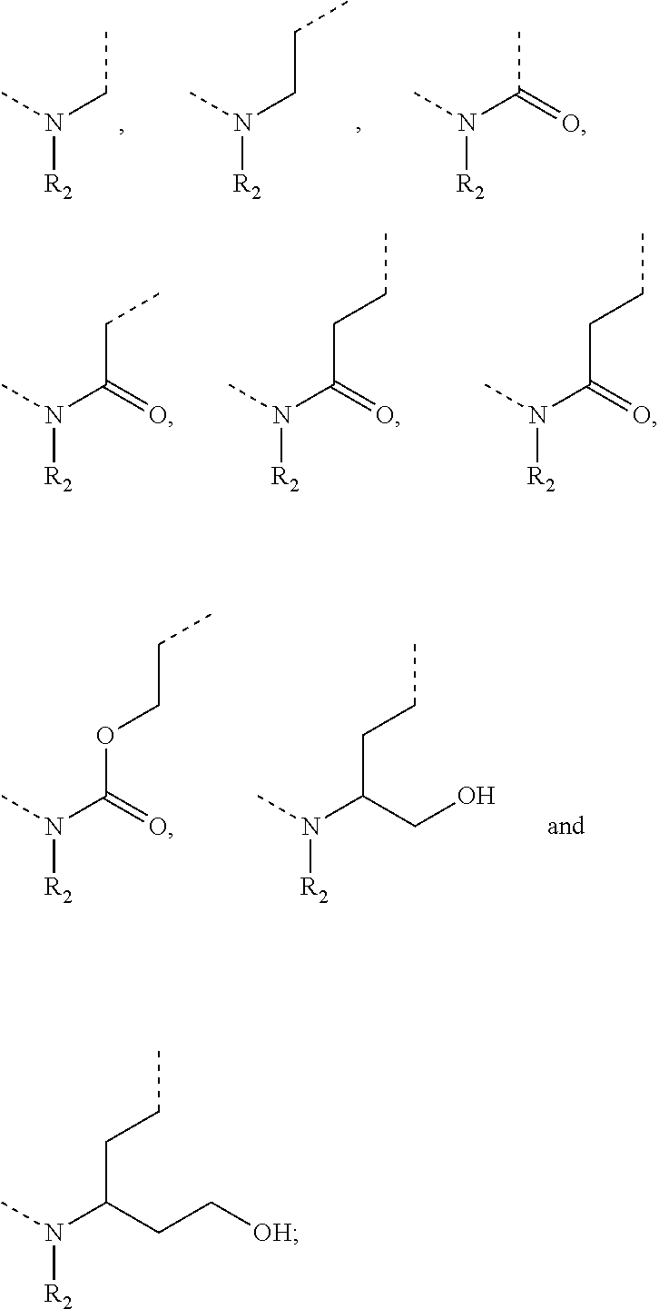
CN([R2])CC.CN([R2])CCC.CN([R2])C(C)=O.CN([R2])C(CC)=O.CN([R2])C(CCC)=O.CN([R2])C(CCC)=O.CN([R2])C(OCCC)=O.CN([R2])C(CCC)CO.CN([R2])C(CCC)CC[OH]
